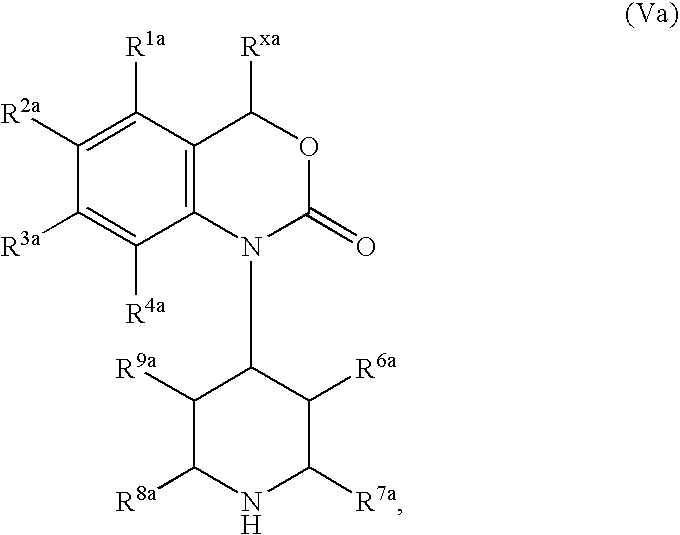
C1([R1a])=C([R2a])C([R3a])=C([R4a])C2=C1C([Rxa])OC(=O)N2C1C([R9a])C([R8a])NC([R7a])C1[R6a]
